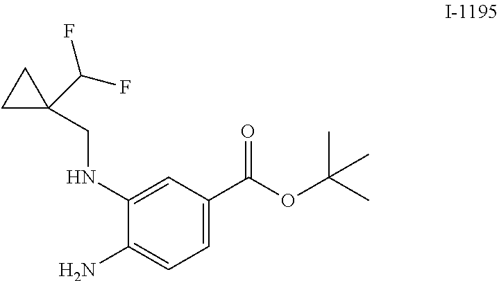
C1=C(C(OC(C)(C)C)=O)C=C(NCC2(C(F)F)CC2)C(N)=C1
